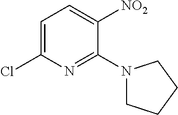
C1=C(Cl)N=C(N2CCCC2)C([NO2])=C1
